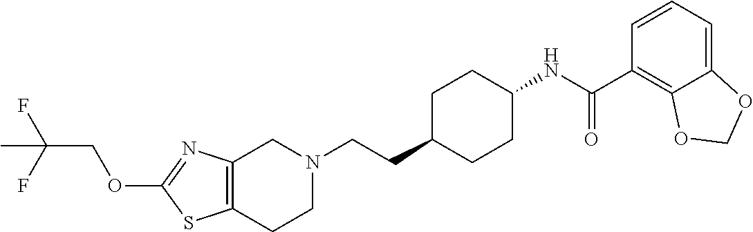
C12=C(CCN(CCC3CCC(NC(C4=C5C(=CC=C4)OCO5)=O)CC3)C1)SC(OCC(F)(F)C)=N2
